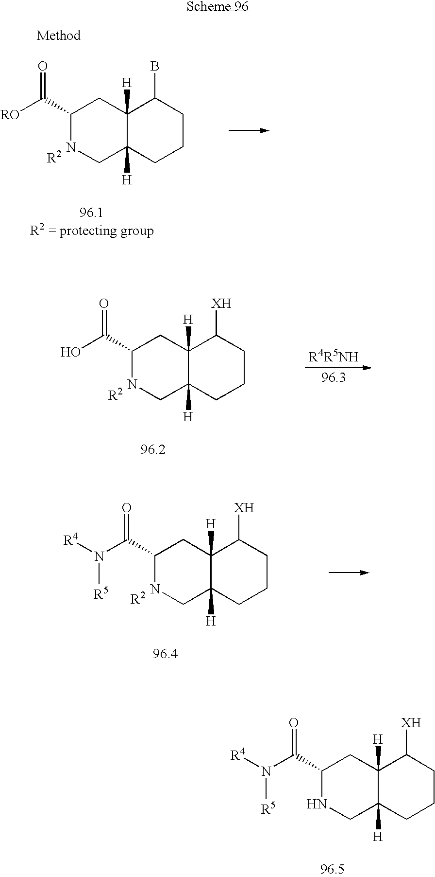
C1(C(=O)O)NCC2([H])C([H])(C1)C([XH])CCC2.[R2].C1(C(=O)N([R4])[R5])NCC2([H])C([H])(C1)C([XH])CCC2.[R2].C1(C(=O)N([R4])[R5])NCC2([H])C([H])(C1)C([XH])CCC2.C1(C(=O)[RO])NCC2([H])C([H])(C1)C(B)CCC2.[R2]
